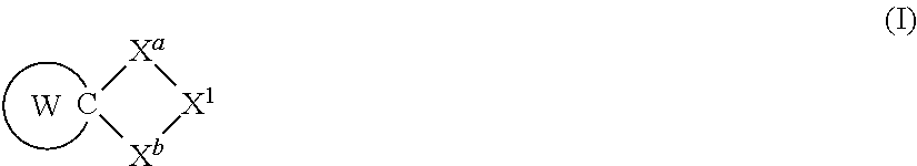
[Xa]1[X1][Xb]C1.[W]
